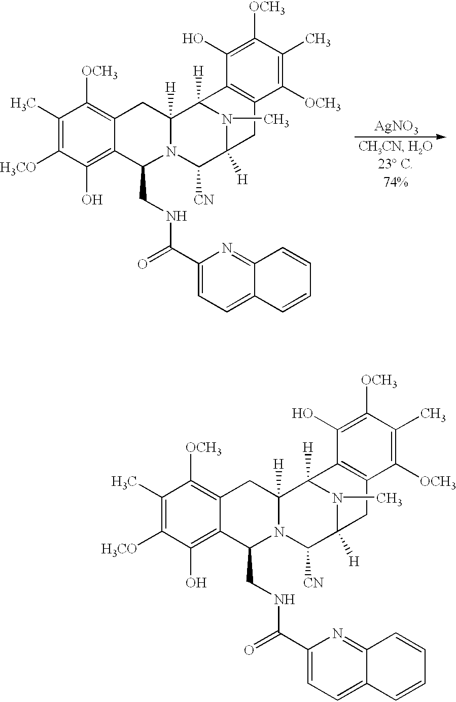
C1(C)=C([H3CO])C(O)=C2C(=C1[OCH3])CC1([H])N(C2CNC(C2=CC=C3C(=N2)C=CC=C3)=O)C([CN])C2([H])N(C)C1([H])C1=C(C2)C([OCH3])=C(C)C([OCH3])=C1O.[AgNO3].C1(C)=C([H3CO])C(O)=C2C(=C1[OCH3])CC1([H])N(C2CNC(C2=CC=C3C(=N2)C=CC=C3)=O)C([CN])C2([H])N(C)C1([H])C1=C(C2)C([OCH3])=C(C)C([OCH3])=C1O
